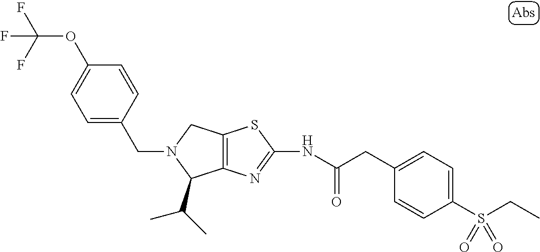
C12=C(N=C(NC(CC3=CC=C(S(CC)(=O)=O)C=C3)=O)S1)C(C(C)C)N(CC1=CC=C(OC(F)(F)F)C=C1)C2
